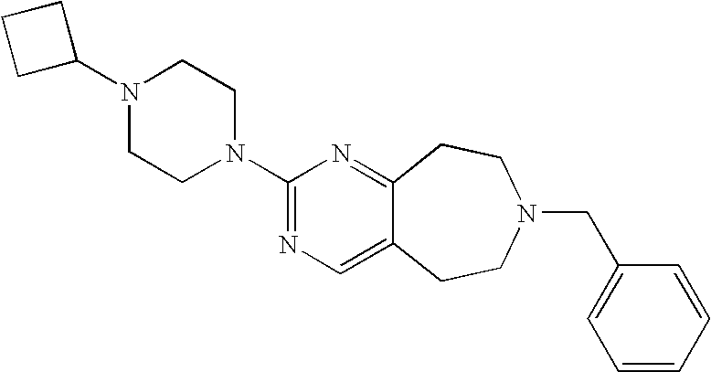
C1C(N2CCN(C3=NC=C4C(=N3)CCN(CC3=CC=CC=C3)CC4)CC2)CC1
